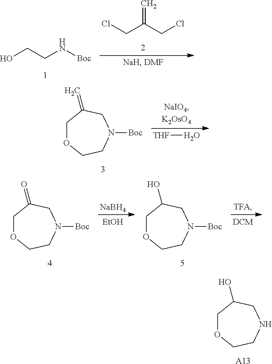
ClCC(=C)CCl.OCCN[Boc].C1OCCN([Boc])CC1=C.[THF]O.[NaBH4].[EtOH].C1OCCN([Boc])CC1=O.C1OCCN([Boc])CC1O.C1OCCNCC1O.[A13]
